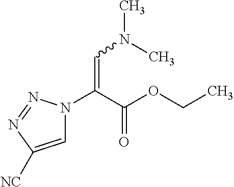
C1=C([NC])N=NN1C(C(OCC)=O)=CN(C)C
